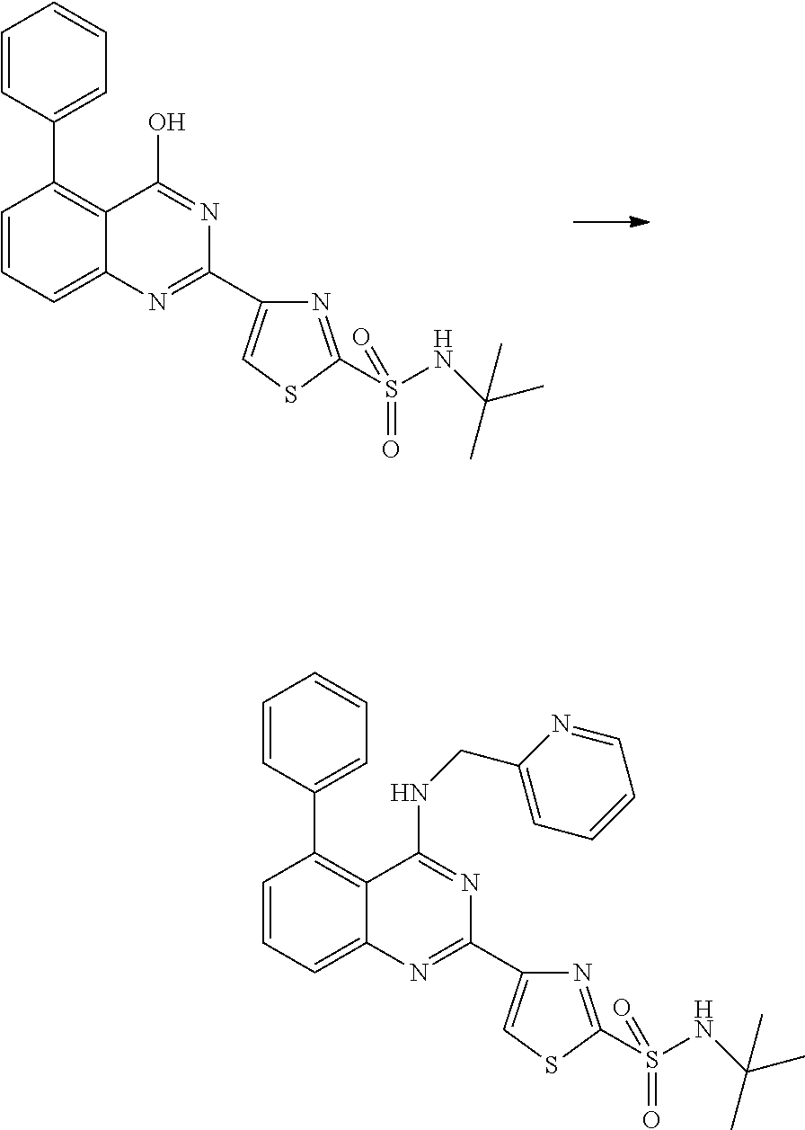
C1(C2=C3C(=CC=C2)N=C(C2=CSC(S(NC(C)(C)C)(=O)=O)=N2)N=C3O)=CC=CC=C1.C1(C2=C3C(=CC=C2)N=C(C2=CSC(S(NC(C)(C)C)(=O)=O)=N2)N=C3NCC2=CC=CC=N2)=CC=CC=C1
